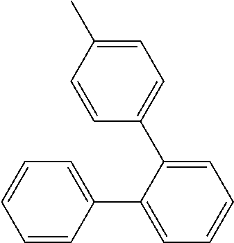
C1=CC(C2=CC=CC=C2C2=CC=C(C)C=C2)=CC=C1
